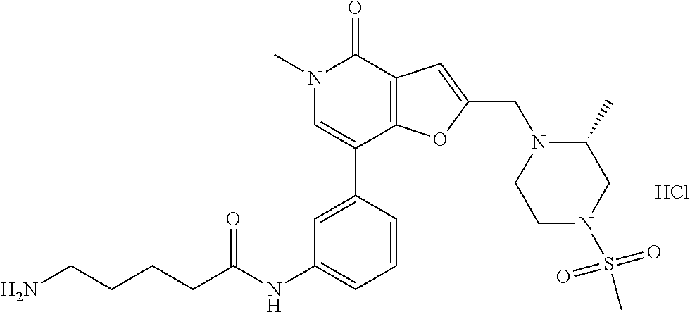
C1=C(C2=CN(C)C(=O)C3=C2OC(CN2CCN(S(=O)(=O)C)CC2C)=C3)C=CC=C1NC(CCCCN)=O.Cl
